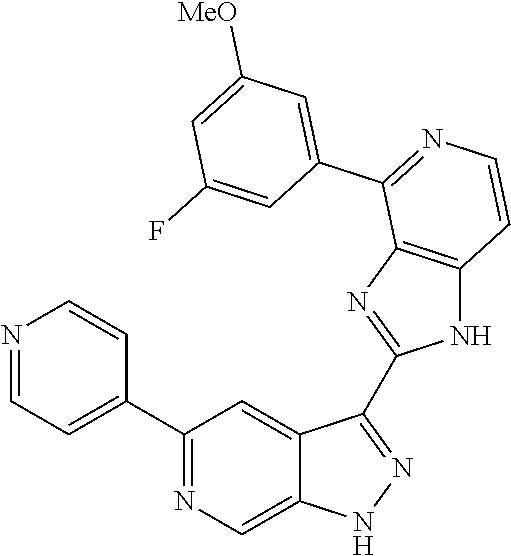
C1(C2=CC=NC=C2)=NC=C2C(=C1)C(C1=NC3=C(N1)C=CN=C3C1=CC([MeO])=CC(F)=C1)=NN2
